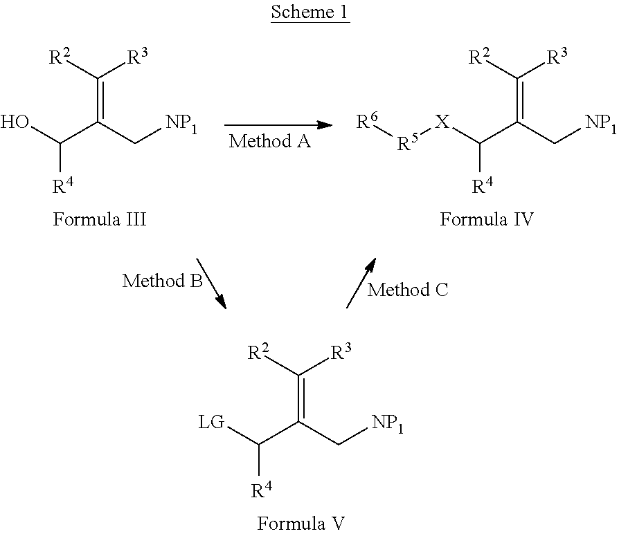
[LG]C(C(C[NP1])=C([R2])[R3])[R4].C(C(C[NP1])=C([R2])[R3])([R4])[X][R5][R6].OC(C(C[NP1])=C([R2])[R3])[R4]
